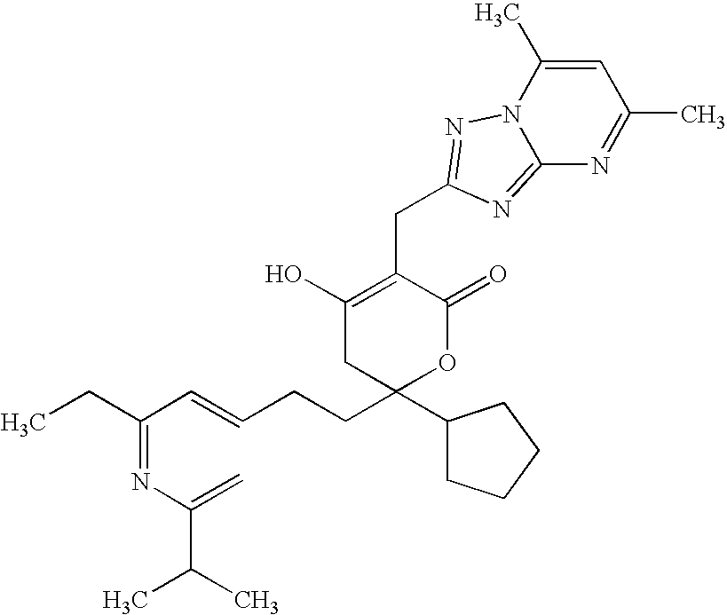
N12C(=NC(CC3=C(O)CC(CCC=CC(=NC(=C)C(C)C)CC)(C4CCCC4)OC3=O)=N1)N=C(C)C=C2C
